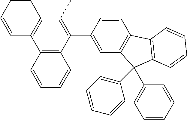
C1=CC=CC2=C1C1=C(C(C3=CC4=C(C=C3)C3=C(C4(C4=CC=CC=C4)C4=CC=CC=C4)C=CC=C3)=C2C)C=CC=C1
